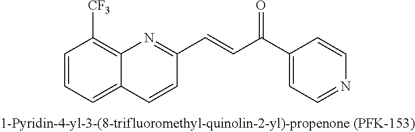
C1=CC=C2C(=C1[CF3])N=C(C=CC(C1=CC=NC=C1)=O)C=C2
